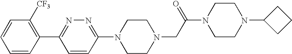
C1=CC(C2=NN=C(N3CCN(CC(N4CCN(C5CCC5)CC4)=O)CC3)C=C2)=C([CF3])C=C1
